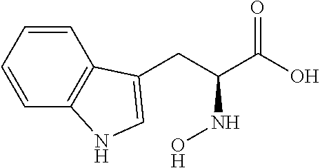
C1=CC=CC2=C1NC=C2CC(C(O)=O)NO
